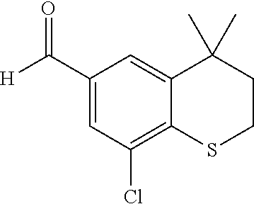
C1(C([H])=O)=CC(Cl)=C2C(=C1)C(C)(C)CCS2
